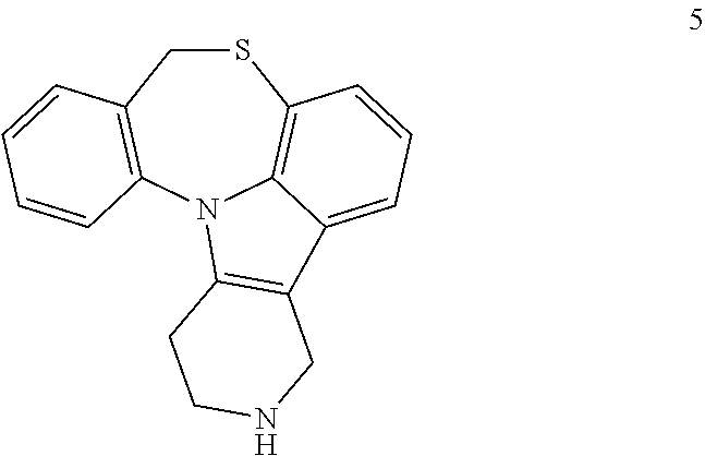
S1CC2=C(N3C4=C1C=CC=C4C1=C3CCNC1)C=CC=C2
